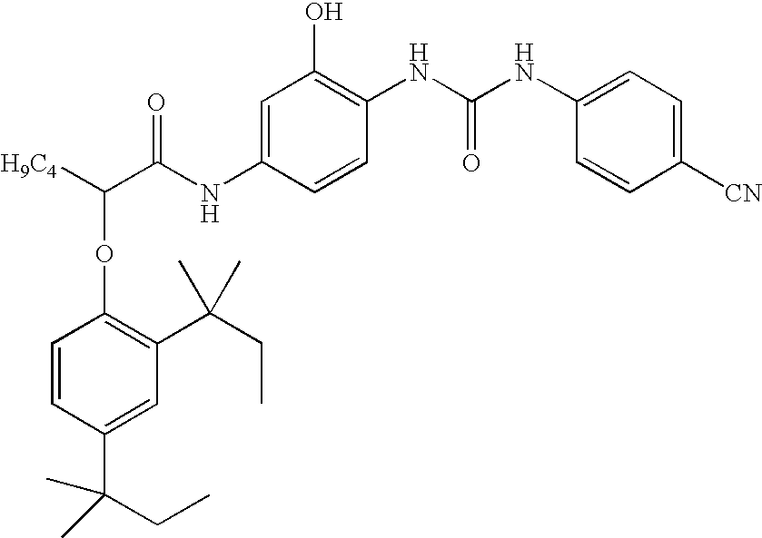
C1=C(NC(C([H9C4])OC2=C(C(CC)(C)C)C=C(C(CC)(C)C)C=C2)=O)C=CC(NC(=O)NC2=CC=C([CN])C=C2)=C1O
